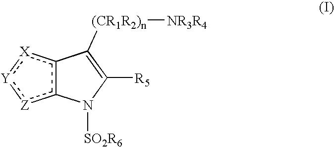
c12c([Z]:[Y]:[X]1)N([SO2R6])C([R5])=C2[(CR1R2)n][NR3R4]
